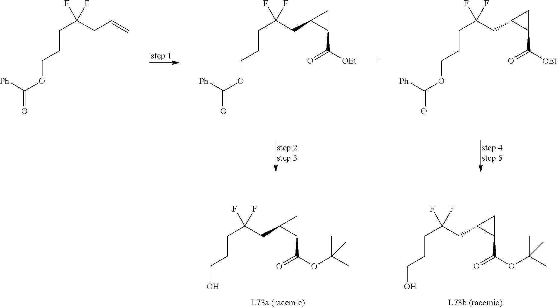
C(C(CC=C)(F)F)CCOC(=O)[Ph].C(C(CC1CC1C(=O)[OEt])(F)F)CCOC(=O)[Ph].C(C(CC1CC1C(=O)[OEt])(F)F)CCOC(=O)[Ph].C(C(CC1CC1C(=O)OC(C)(C)C)(F)F)CCO.C(C(CC1CC1C(=O)OC(C)(C)C)(F)F)CCO
